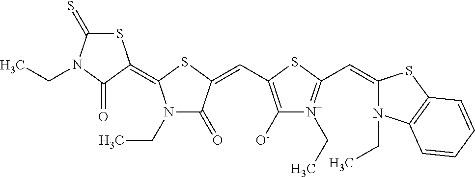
C1(=CC2=[N+](CC)C([O-])=C(C=C3C(=O)N(CC)C(=C4SC(=S)N(CC)C4=O)S3)S2)N(CC)C2=C(S1)C=CC=C2
